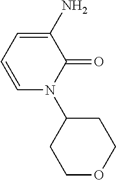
C1(N)=CC=CN(C2CCOCC2)C1=O
